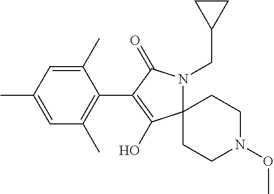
C1(C)=CC(C)=CC(C)=C1C1=C(O)C2(CCN(OC)CC2)N(CC2CC2)C1=O
